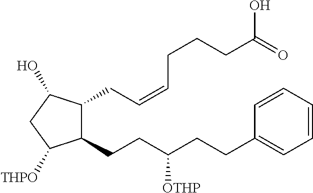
C(CC(CCC1=CC=CC=C1)[OTHP])C1C(CC=CCCCC(=O)O)C(O)CC1[THPO]
